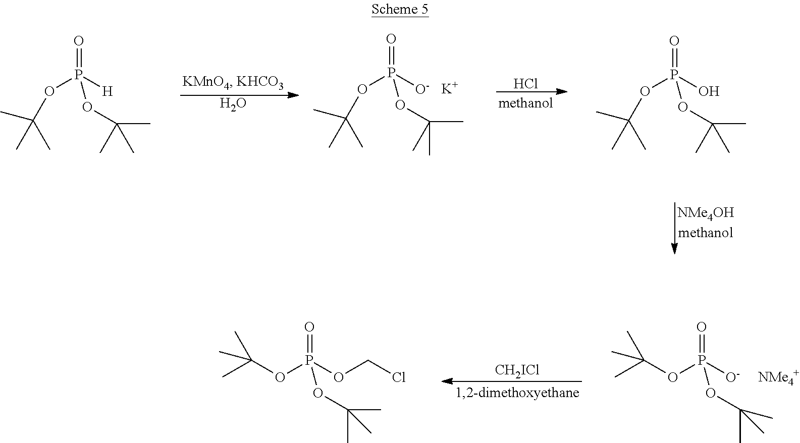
O.Cl.O(P([O-])(=O)OC(C)(C)C)C(C)(C)C.[K].O(P([H])(=O)OC(C)(C)C)C(C)(C)C.O(P(O)(=O)OC(C)(C)C)C(C)(C)C.O(P(OCCl)(=O)OC(C)(C)C)C(C)(C)C.[CH2ICl].O(P([O-])(=O)OC(C)(C)C)C(C)(C)C
